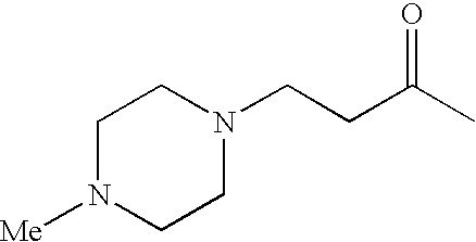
N1(CCC(C)=O)CCN([Me])CC1
